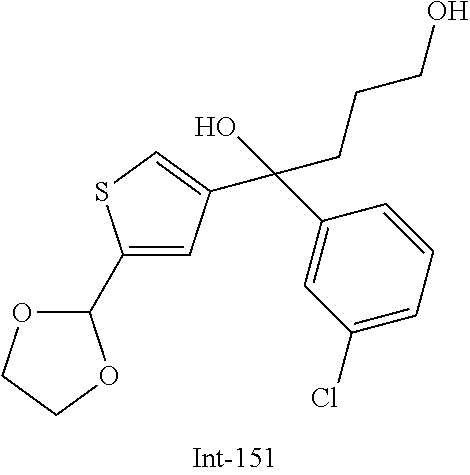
C1(C2OCCO2)=CC(C(CCCO)(C2=CC(Cl)=CC=C2)O)=CS1
